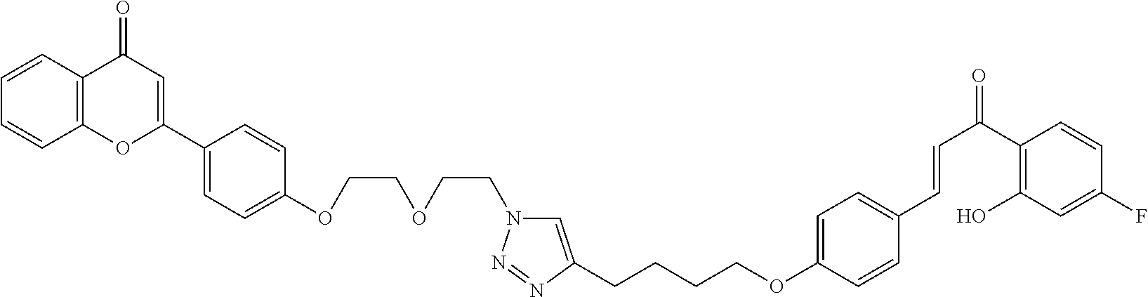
C12=C(C=CC=C1)C(=O)C=C(C1=CC=C(OCCOCCN3C=C(CCCCOC4=CC=C(C=CC(=O)C5=C(O)C=C(F)C=C5)C=C4)N=N3)C=C1)O2
